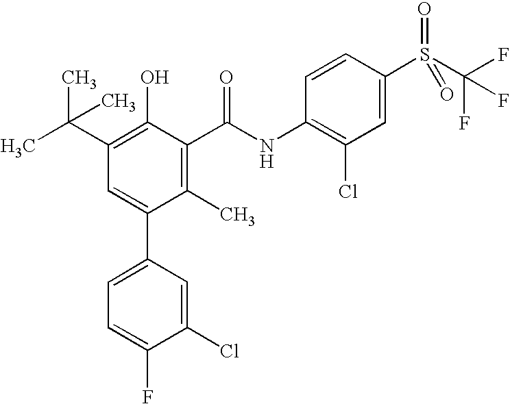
C1(C)=C(C(NC2=C(Cl)C=C(S(C(F)(F)F)(=O)=O)C=C2)=O)C(O)=C(C(C)(C)C)C=C1C1=CC=C(F)C(Cl)=C1
